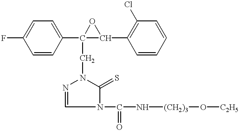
C1=CC(C2(CN3N=CN(C(N[(CH2)3]O[C2H5])=O)C3=S)C(C3=C(Cl)C=CC=C3)O2)=CC=C1F
